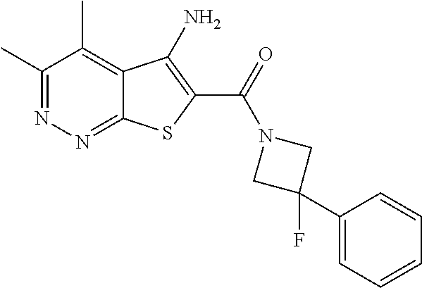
C1(C)=NN=C2C(=C1C)C(N)=C(C(=O)N1CC(F)(C3=CC=CC=C3)C1)S2
